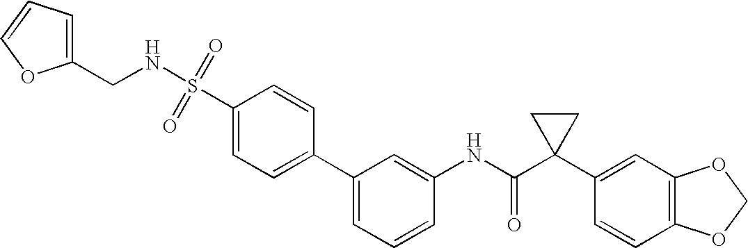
C1(NC(C2(C3=CC4=C(C=C3)OCO4)CC2)=O)=CC(C2=CC=C(S(NCC3=CC=CO3)(=O)=O)C=C2)=CC=C1
